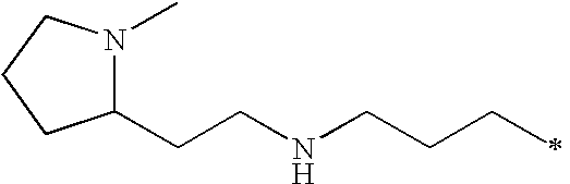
C1(CCNCCCC)N(C)CCC1
